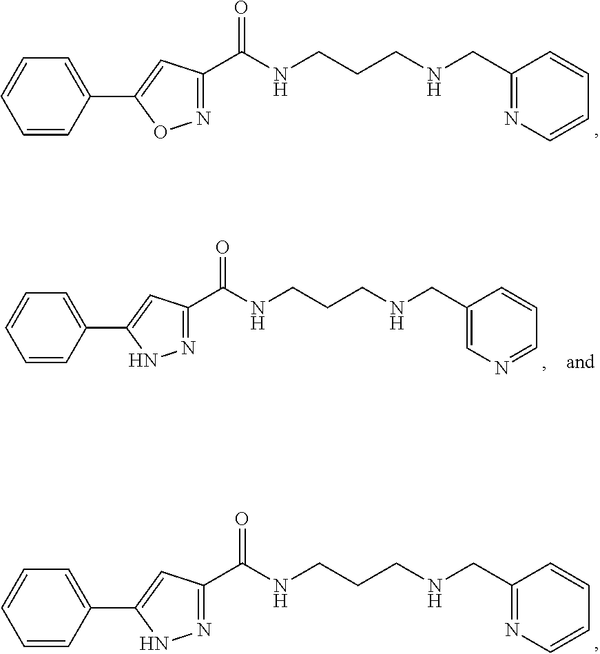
C1(C2=CC(C(NCCCNCC3=NC=CC=C3)=O)=NO2)=CC=CC=C1.C1(C2=CC(C(NCCCNCC3=CN=CC=C3)=O)=NN2)=CC=CC=C1.C1(C2=CC(C(NCCCNCC3=NC=CC=C3)=O)=NN2)=CC=CC=C1
